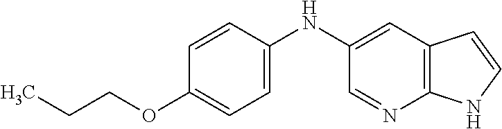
C1(NC2=CC=C(OCCC)C=C2)=CC2=C(N=C1)NC=C2
